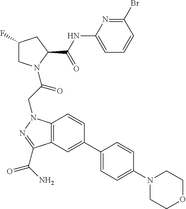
C1(F)CN(C(CN2C3=C(C=C(C4=CC=C(N5CCOCC5)C=C4)C=C3)C(C(N)=O)=N2)=O)C(C(NC2=CC=CC(Br)=N2)=O)C1
